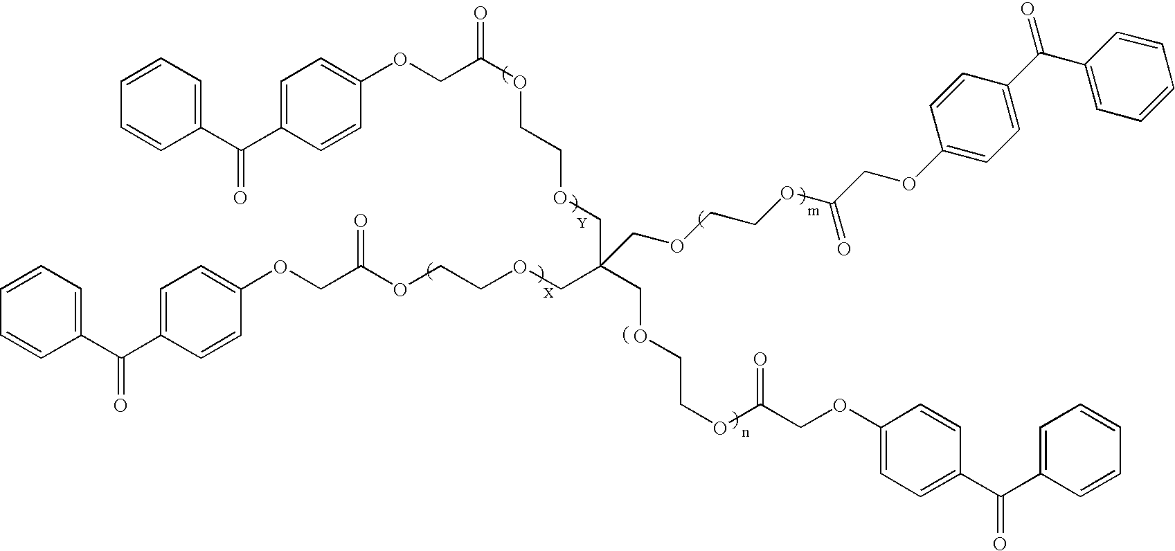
C1=CC=C(C(C2=CC=C(OCC(OCCOCC(COCCOC(COC3=CC=C(C(C4=CC=CC=C4)=O)C=C3)=O)(COCCOC(COC3=CC=C(C(C4=CC=CC=C4)=O)C=C3)=O)COCCOC(COC3=CC=C(C(C4=CC=CC=C4)=O)C=C3)=O)=O)C=C2)=O)C=C1.[Y]
